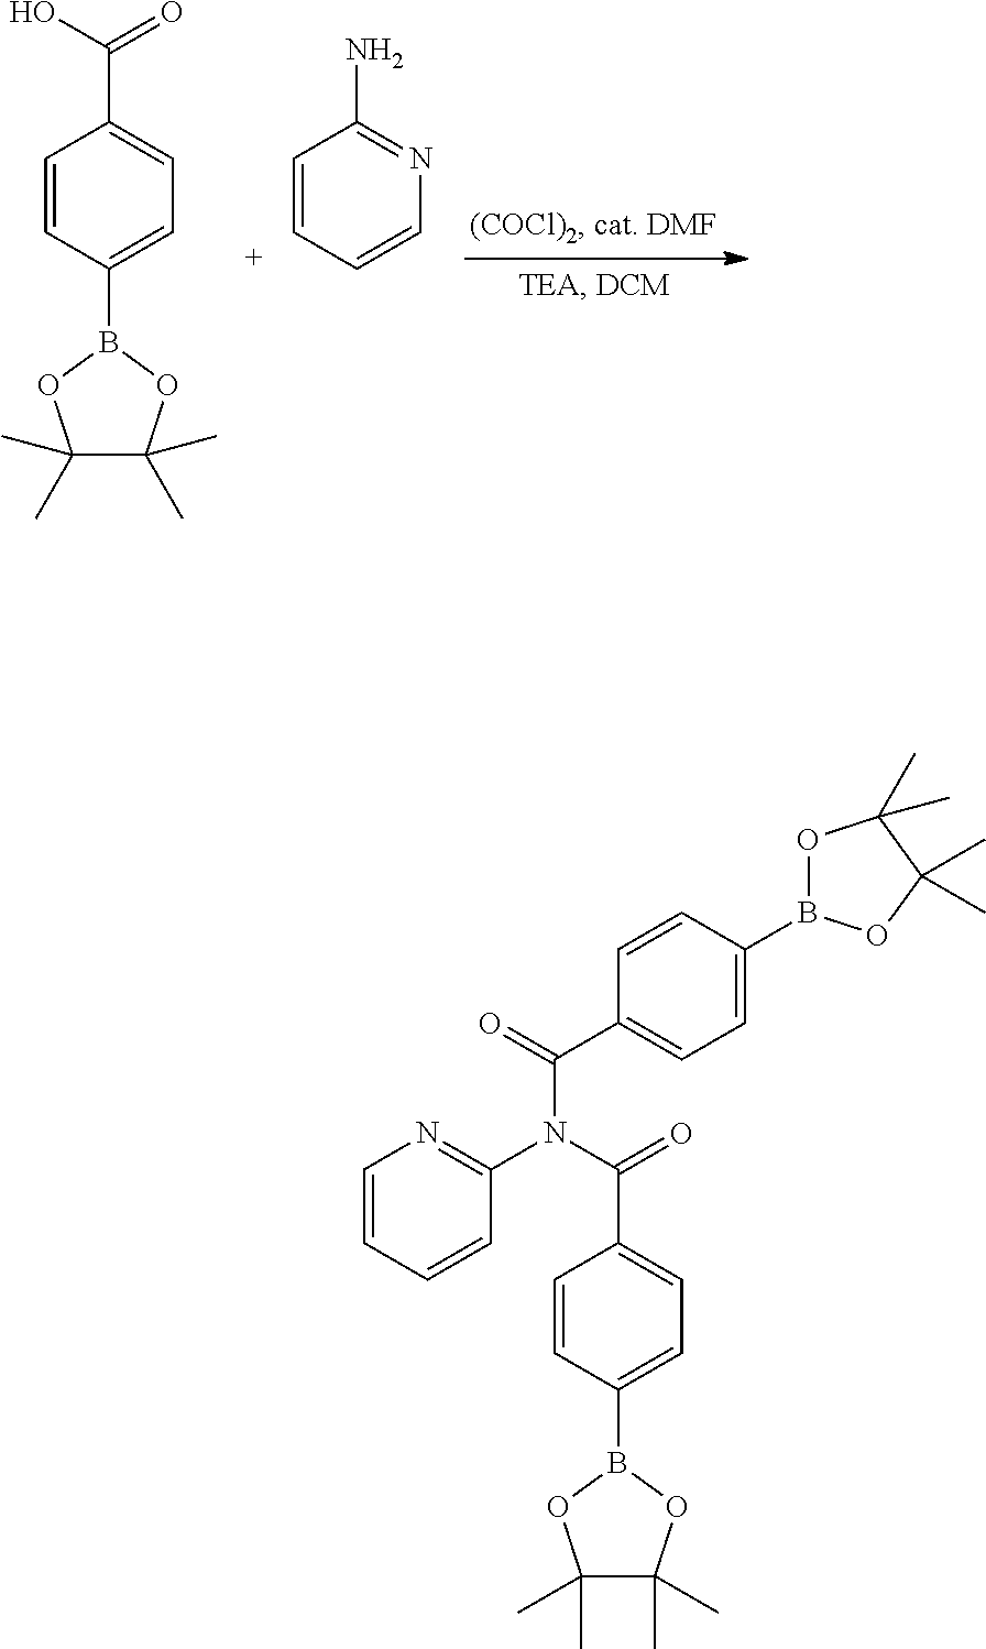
C1=CC(B2OC(C)(C)C(C)(C)O2)=CC=C1C(O)=O.C1=CC=CN=C1N.C1=CC(B2OC(C)(C)C(C)(C)O2)=CC=C1C(N(C1=NC=CC=C1)C(=O)C1=CC=C(B2OC(C)(C)C(C)(C)O2)C=C1)=O
